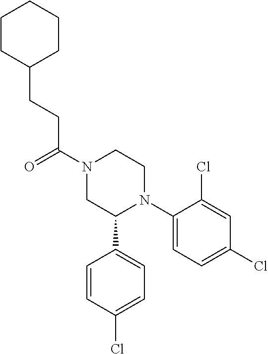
C1(N2CCN(C(CCC3CCCCC3)=O)CC2C2=CC=C(Cl)C=C2)=CC=C(Cl)C=C1Cl
